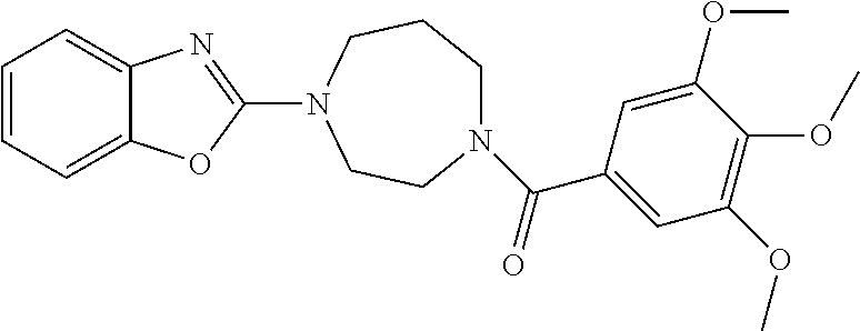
C1=CC=C2C(=C1)N=C(N1CCCN(C(=O)C3=CC(OC)=C(OC)C(OC)=C3)CC1)O2
